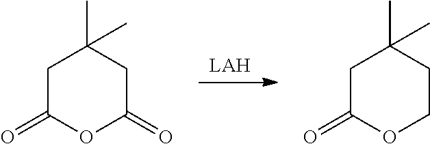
C1C(=O)OC(=O)CC1(C)C.C1C(=O)OCCC1(C)C
